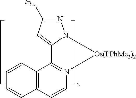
C1([tBu])=NN2C(=C1)C1=N(C=CC3=C1C=CC=C3)[Os(PPhMe2)2]2
